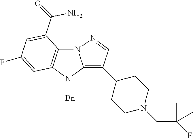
N12C3=C(N([Bn])C1=C(C1CCN(CC(C)(F)C)CC1)C=N2)C=C(F)C=C3C(N)=O
